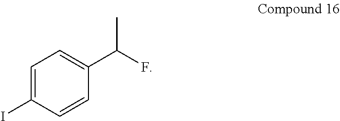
C1=C(I)C=CC(C(F)C)=C1
